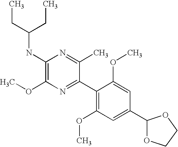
C1(NC(CC)CC)=C(OC)N=C(C2=C(OC)C=C(C3OCCO3)C=C2OC)C(C)=N1
